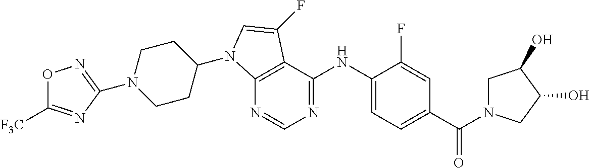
N1(C2=NOC([F3C])=N2)CCC(N2C3=C(C(NC4=CC=C(C(N5CC(O)C(O)C5)=O)C=C4F)=NC=N3)C(F)=C2)CC1
